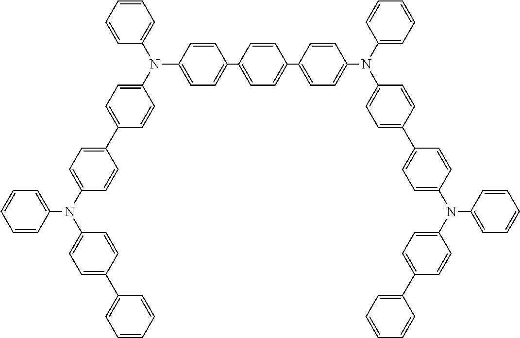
C1=CC(N(C2=CC=C(C3=CC=C(N(C4=CC=CC=C4)C4=CC=C(C5=CC=C(C6=CC=C(N(C7=CC=CC=C7)C7=CC=C(C8=CC=C(N(C9=CC=C(C%10=CC=CC=C%10)C=C9)C9=CC=CC=C9)C=C8)C=C7)C=C6)C=C5)C=C4)C=C3)C=C2)C2=CC=C(C3=CC=CC=C3)C=C2)=CC=C1
